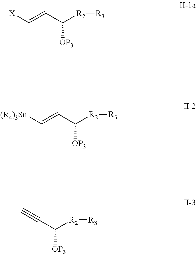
[X]C=CC([R2][R3])[OP3].[(R4)3Sn]C=CC([R2][R3])[OP3].C(C([R2][R3])[OP3])#C
